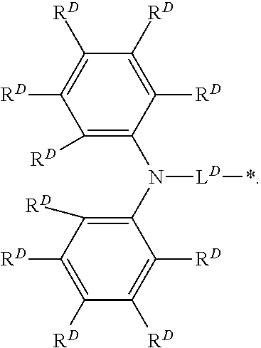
C1([RD])=C([RD])C([RD])=C(N(C2=C([RD])C([RD])=C([RD])C([RD])=C2[RD])[LD]*)C([RD])=C1[RD]
